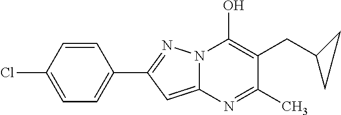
C12=CC(C3=CC=C(Cl)C=C3)=NN1C(O)=C(CC1CC1)C(C)=N2
